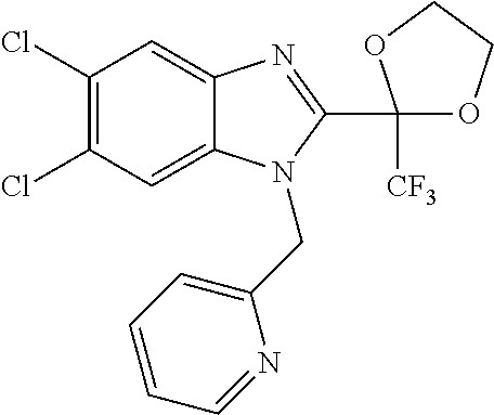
C1(Cl)=C(Cl)C=C2C(=C1)N=C(C1([CF3])OCCO1)N2CC1=CC=CC=N1
